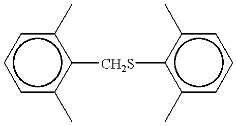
c1cc(C)c([CH2S]c2c(C)cccc2C)c(C)c1
